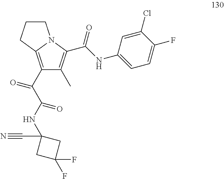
C1(C(=O)C(=O)NC2(C#N)CC(F)(F)C2)=C2N(C(C(NC3=CC=C(F)C(Cl)=C3)=O)=C1C)CCC2
